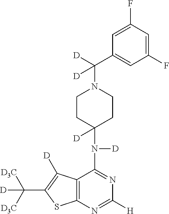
C1CC(N([D])C2=NC([H])=NC3=C2C([D])=C(C([D3C])([D3C])[D])S3)([D])CCN1C([D])(C1=CC(F)=CC(F)=C1)[D]
